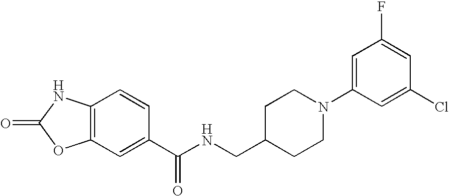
C12=C(C=C(C(NCC3CCN(C4=CC(F)=CC(Cl)=C4)CC3)=O)C=C1)OC(=O)N2
